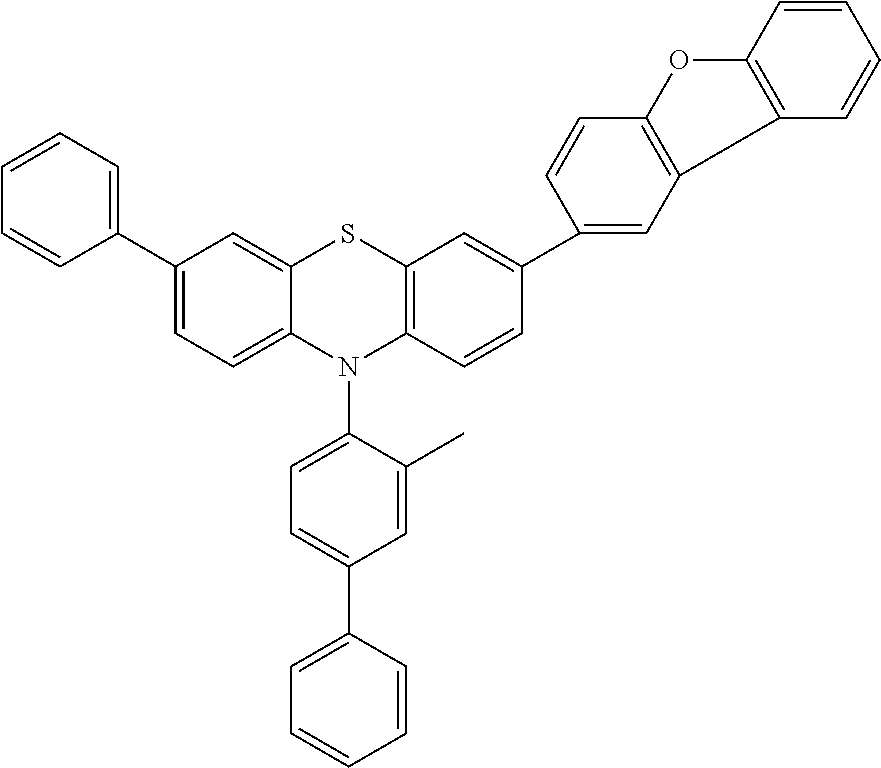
C1(C2=CC=CC=C2)=CC=C2C(=C1)SC1=C(N2C2=CC=C(C3=CC=CC=C3)C=C2C)C=CC(C2=CC3=C(C=C2)OC2=C3C=CC=C2)=C1
